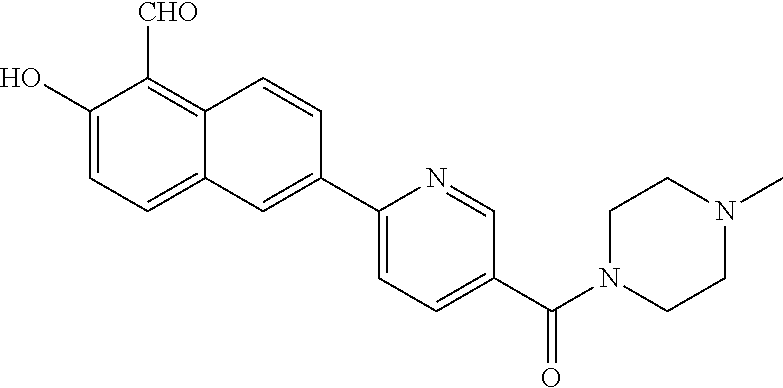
C1(O)=CC=C2C(=C1[CHO])C=CC(C1=CC=C(C(N3CCN(C)CC3)=O)C=N1)=C2
